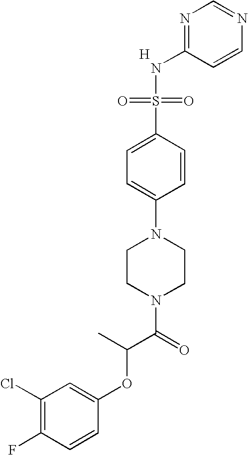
[H].C1=CN=CN=C1NS(=O)(=O)C1=CC=C(N2CCN(C(C(OC3=CC(Cl)=C(F)C=C3)C)=O)CC2)C=C1
